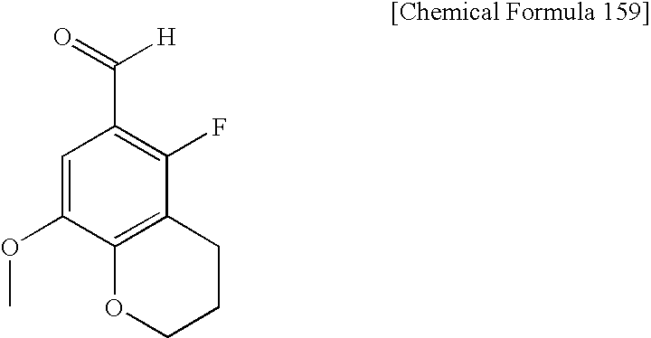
C1=C(OC)C2=C(CCCO2)C(F)=C1C(=O)[H]
